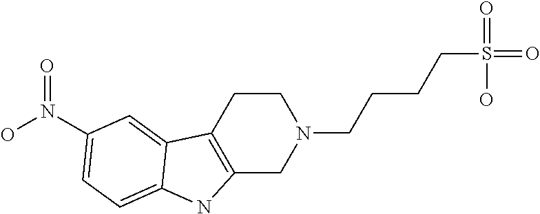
S(=O)(=O)(O)CCCCN1CCC2=C(C1)NC1=CC=C(N(=O)O)C=C21
